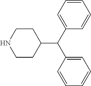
C1=CC=CC(C(C2=CC=CC=C2)C2CCNCC2)=C1
